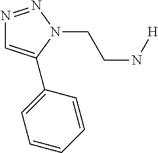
C1=CC=CC(C2=CN=NN2CCN[H])=C1
